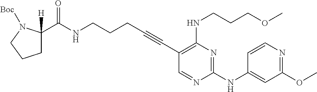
N(CCCC#CC1=C(NCCCOC)N=C(NC2=CC(OC)=NC=C2)N=C1)C(=O)C1([H])CCCN1[Boc]
